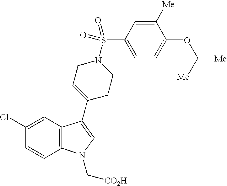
C1(Cl)=CC2=C(C=C1)N(C[CO2H])C=C2C1=CCN(S(C2=CC=C(OC([Me])[Me])C([Me])=C2)(=O)=O)CC1
